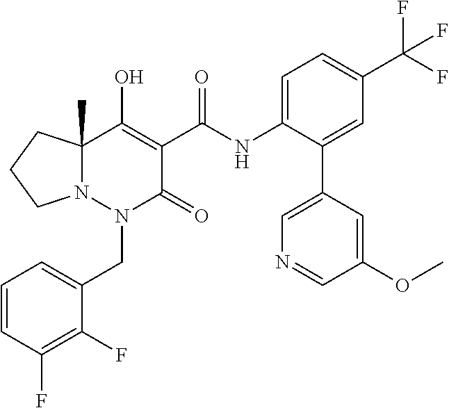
C1=CC(F)=C(F)C(CN2C(=O)C(C(=O)NC3=CC=C(C(F)(F)F)C=C3C3=CN=CC(OC)=C3)=C(O)C3(C)N2CCC3)=C1
